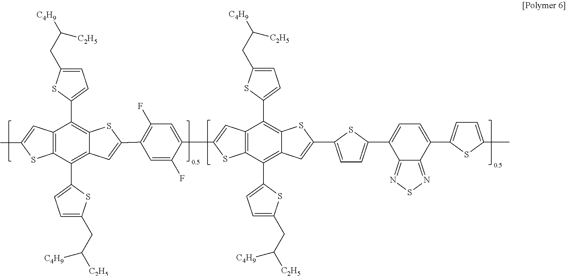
C12=C(C(C3=CC=C(CC([C2H5])[C4H9])S3)=C3C(=C1C1=CC=C(CC([C4H9])[C2H5])S1)SC(C1=C(F)C=C(C4=CC5=C(C(C6=CC=C(CC([C2H5])[C4H9])S6)=C6C(=C5C5=CC=C(CC([C4H9])[C2H5])S5)SC(C5=CC=C(C7=CC=C(C8=CC=C(C)S8)C8=NSN=C78)S5)=C6)S4)C(F)=C1)=C3)SC(C)=C2
